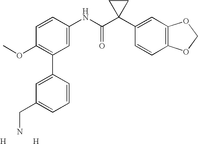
C1=CC(NC(C2(C3=CC4=C(C=C3)OCO4)CC2)=O)=CC(C2=CC(CN)=CC=C2)=C1OC.[H].[H]
